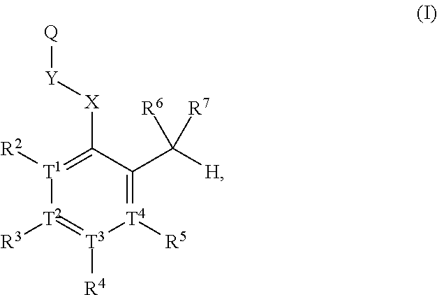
[T4]1([R5])=C(C([H])([R6])[R7])C([X][Y][Q])=[T1]([R2])[T2]([R3])=[T3]1[R4]
